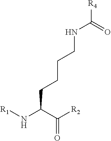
[R1]NC(CCCCNC(=O)[R4])C(=O)[R2]
